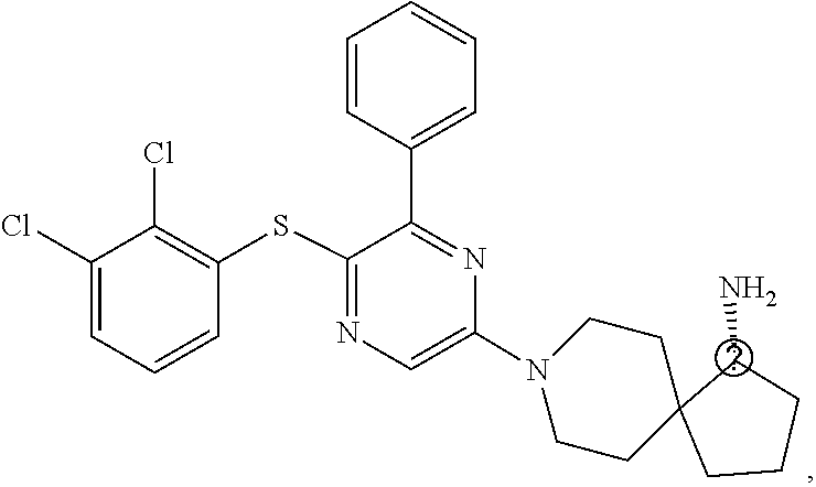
C1=C(N2CCC3(CC2)CCCC3N)N=C(C2=CC=CC=C2)C(SC2=C(Cl)C(Cl)=CC=C2)=N1
